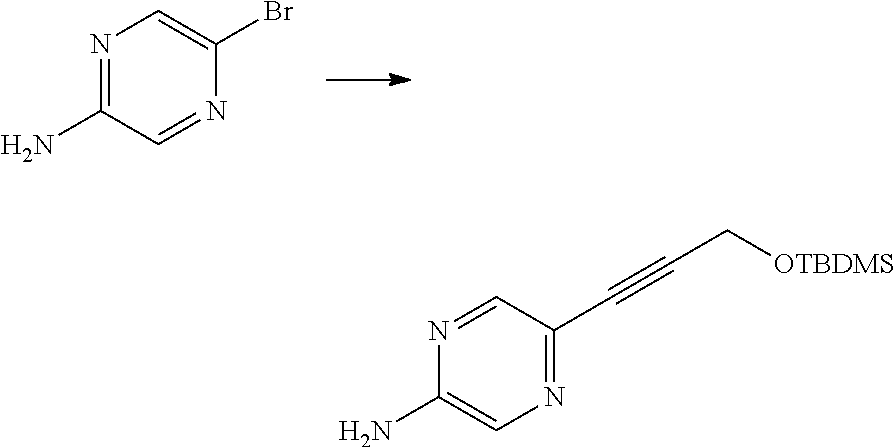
N1=C(N)C=NC(Br)=C1.N1=CC(C#CC[OTBDMS])=NC=C1N
